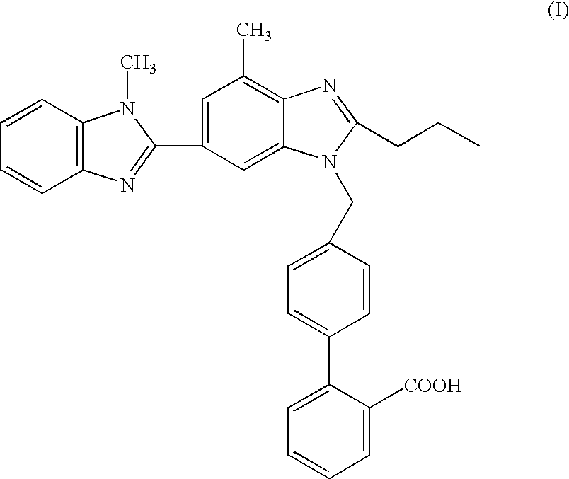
C1=CC2=C(C=C1)N(C)C(C1=CC(C)=C3C(=C1)N(CC1=CC=C(C4=CC=CC=C4[COOH])C=C1)C(CCC)=N3)=N2
